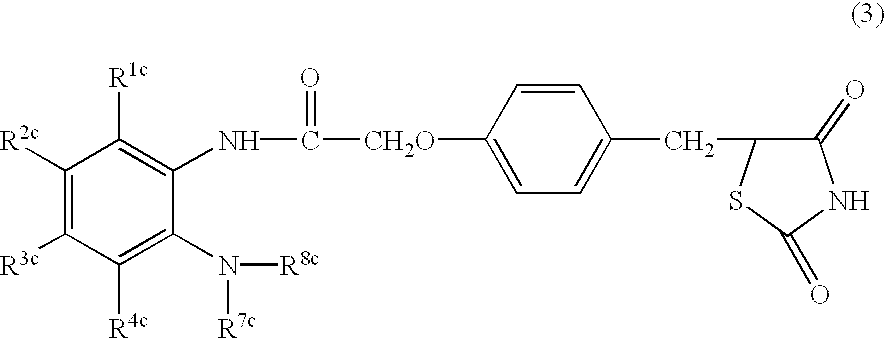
C1([R2c])=C([R3c])C([R4c])=C(N([R8c])[R7c])C(NC([CH2O]C2=CC=C(CC3C(=O)NC(=O)S3)C=C2)=O)=C1[R1c]
